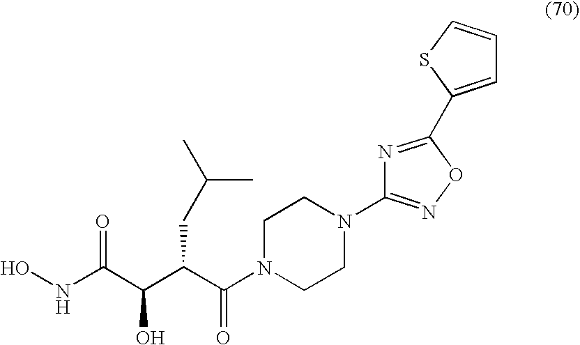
ONC(C(C(C(N1CCN(C2=NOC(C3=CC=CS3)=N2)CC1)=O)CC(C)C)O)=O
